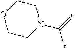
*C(N1CCOCC1)=o
